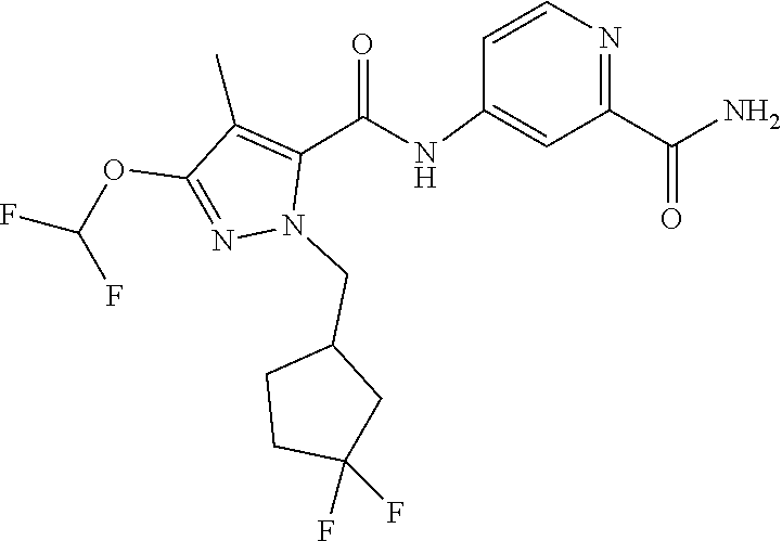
O=C(C1=NC=CC(NC(C2=C(C)C(OC(F)F)=NN2CC2CCC(F)(F)C2)=O)=C1)N
